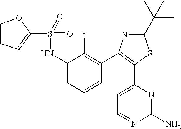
C1(S(NC2=CC=CC(C3=C(C4=CC=NC(N)=N4)SC(C(C)(C)C)=N3)=C2F)(=O)=O)=CC=CO1
